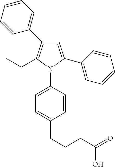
C1=CC=CC(C2=C(CC)N(C3=CC=C(CCCC(=O)O)C=C3)C(C3=CC=CC=C3)=C2)=C1
